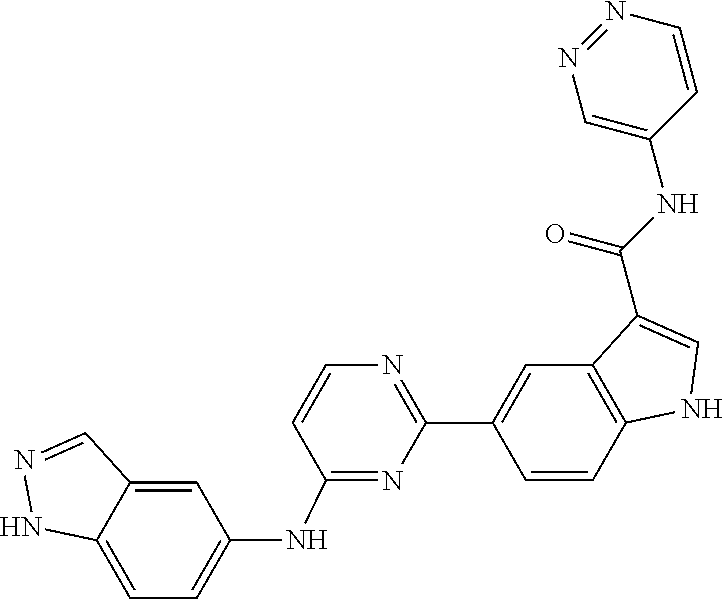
C1(C(=O)NC2=CN=NC=C2)=CNC2=C1C=C(C1=NC=CC(NC3=CC=C4C(=C3)C=NN4)=N1)C=C2
